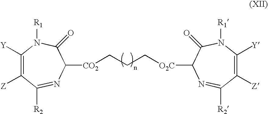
C1([Y])=C([Z])C([R2])=NC([CO2]CCC[O2C]C2N=C([R2])C([Z])=C([Y])N([R1])C2=O)C(=O)N1[R1]
